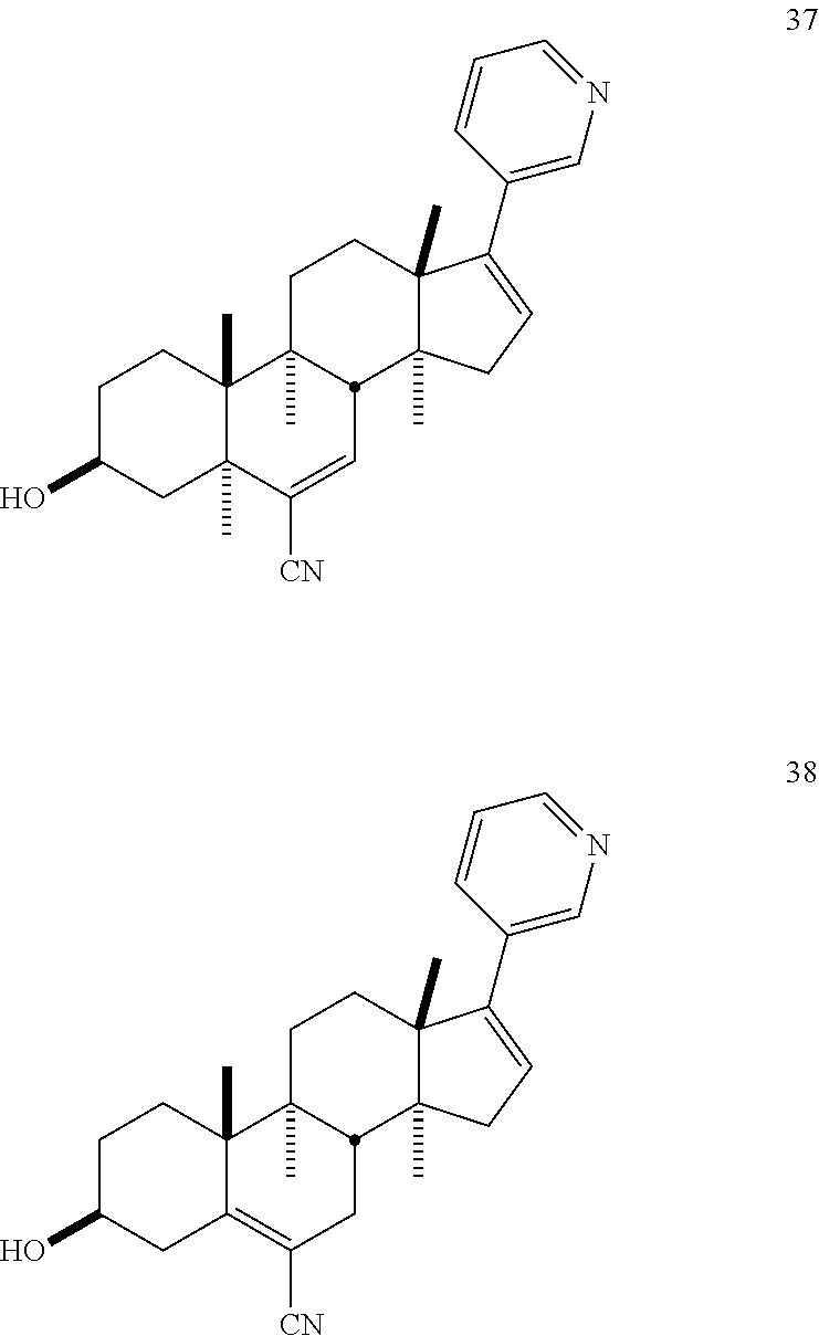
C1C(O)CC2(C)C(C)(C1)C1(C)CCC3(C)C(C)(CC=C3C3=CN=CC=C3)C1C=C2[CN].C1C(O)CC2=C([CN])CC3C(C)(C2(C)C1)CCC1(C)C3(C)CC=C1C1=CN=CC=C1
